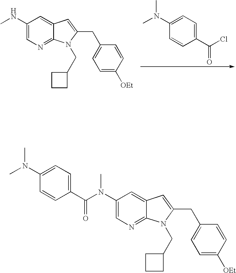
C1(NC)=CN=C2C(=C1)C=C(CC1=CC=C([OEt])C=C1)N2CC1CCC1.C1(N(C)C)=CC=C(C(Cl)=O)C=C1.C1(N(C(=O)C2=CC=C(N(C)C)C=C2)C)=CN=C2C(=C1)C=C(CC1=CC=C([OEt])C=C1)N2CC1CCC1
